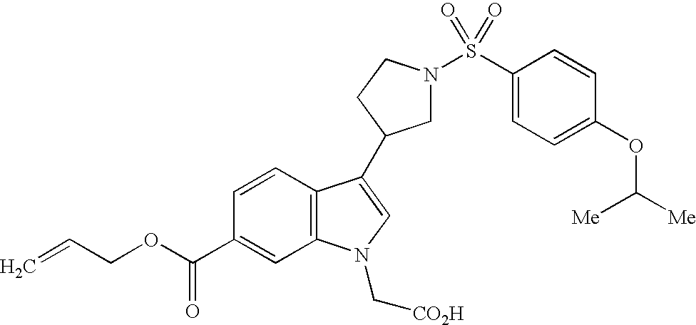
C1N(S(C2=CC=C(OC([Me])[Me])C=C2)(=O)=O)CCC1C1=CN(C[CO2H])C2=C1C=CC(C(OCC=C)=O)=C2
